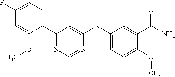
C1(C2=CC=C(F)C=C2OC)=NC=NC(NC2=CC=C(OC)C(C(=O)N)=C2)=C1
